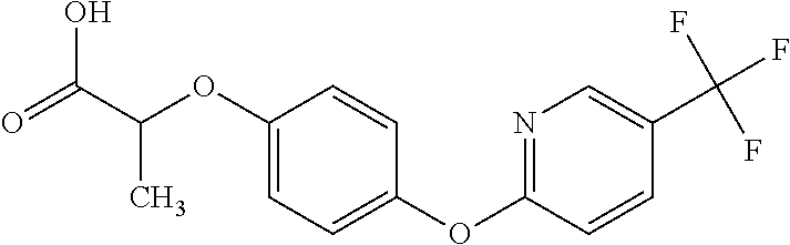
O=C(C(OC1=CC=C(OC2=NC=C(C(F)(F)F)C=C2)C=C1)C)O
